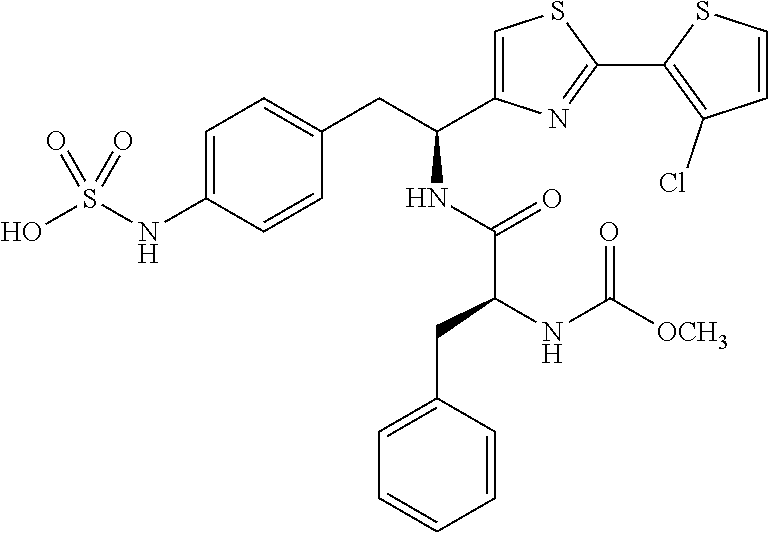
C1=C(NS(O)(=O)=O)C=CC(CC(NC(=O)C(NC([OCH3])=O)CC2=CC=CC=C2)C2=CSC(C3=C(Cl)C=CS3)=N2)=C1
